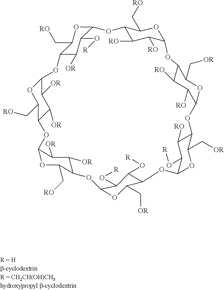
C12C([RO])C([RO])C(OC1C[RO])OC1C(C[OR])OC(OC3C(C[OR])OC(OC4C(C[OR])OC(OC5C(C[RO])OC(OC6C(C[RO])OC(OC7C(C[RO])OC(O2)C(O[R])C7[OR])C([OR])C6[OR])C([OR])C5[OR])C(O[R])C4O[R])C(O[R])C3[RO])C([RO])C1[RO]
